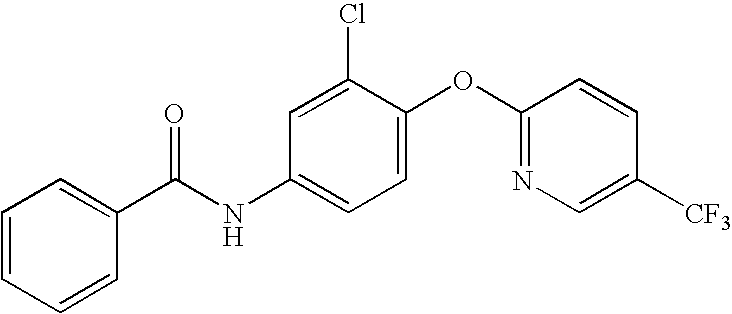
C1=CC=CC(C(NC2=CC=C(OC3=NC=C([CF3])C=C3)C(Cl)=C2)=O)=C1
